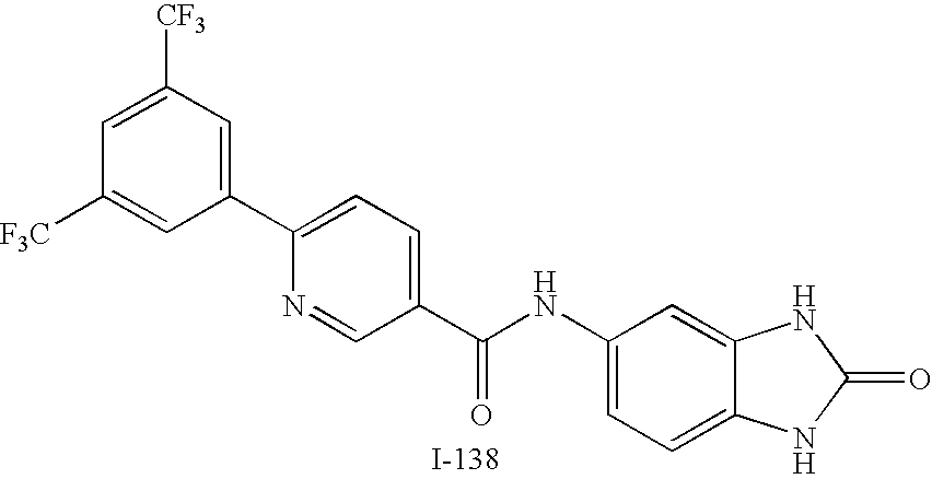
C1=C([CF3])C=C(C2=CC=C(C(NC3=CC=C4C(=C3)NC(=O)N4)=O)C=N2)C=C1[F3C]
